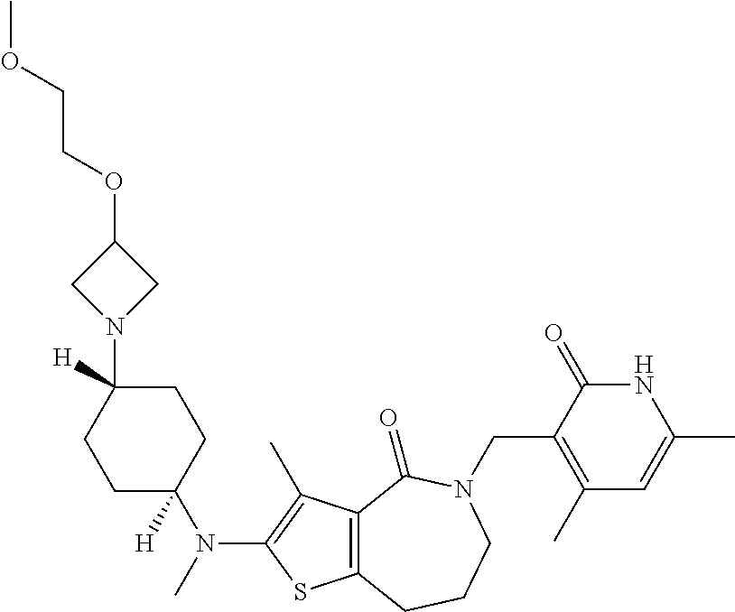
C12=C(CCCN(CC3=C(C)C=C(C)NC3=O)C1=O)SC(N(C)C1([H])CCC([H])(N3CC(OCCOC)C3)CC1)=C2C
